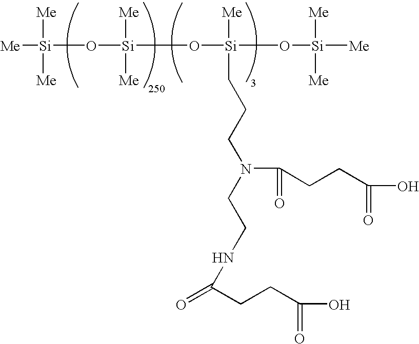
[Si]([Me])([Me])([Me])O[Si]([Me])([Me])O[Si]([Me])(O[Si]([Me])([Me])[Me])CCCN(CCNC(=O)CCC(=O)O)C(=O)CCC(=O)O
